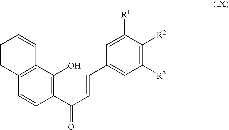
C1=CC2=C(C(O)=C1C(C=CC1=CC([R3])=C([R2])C([R1])=C1)=O)C=CC=C2
